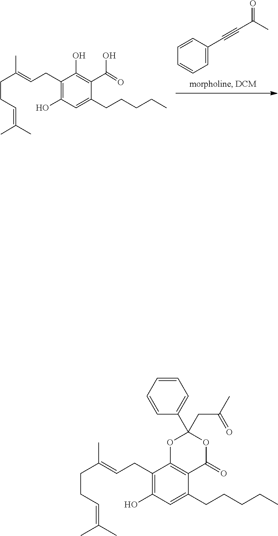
C1(C#CC(=O)C)=CC=CC=C1.OC1=C(C(O)=O)C(CCCCC)=CC(O)=C1CC=C(C)CCC=C(C)C.C1=CC=C(C2(CC(C)=O)OC3=C(C(=O)O2)C(CCCCC)=CC(O)=C3CC=C(CCC=C(C)C)C)C=C1
